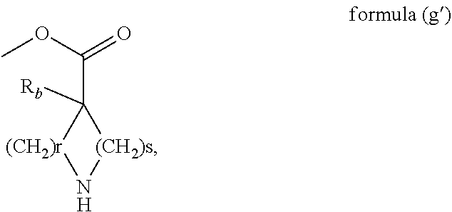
[(CH2)r]1C(C(OC)=O)([Rb])[(CH2)s]N1.[H]
